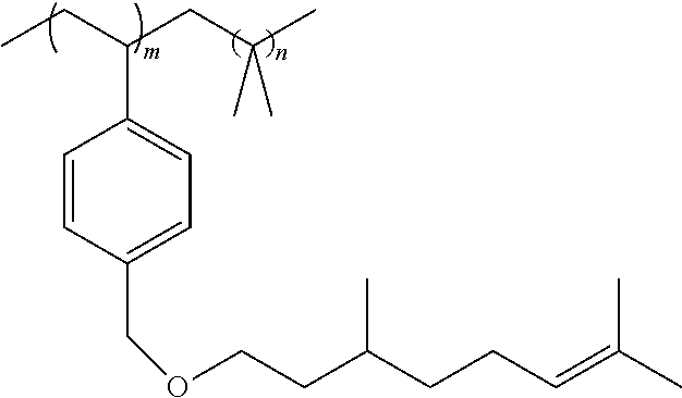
C(C1=CC=C(COCCC(CCC=C(C)C)C)C=C1)(CC(C)(C)C)CC
